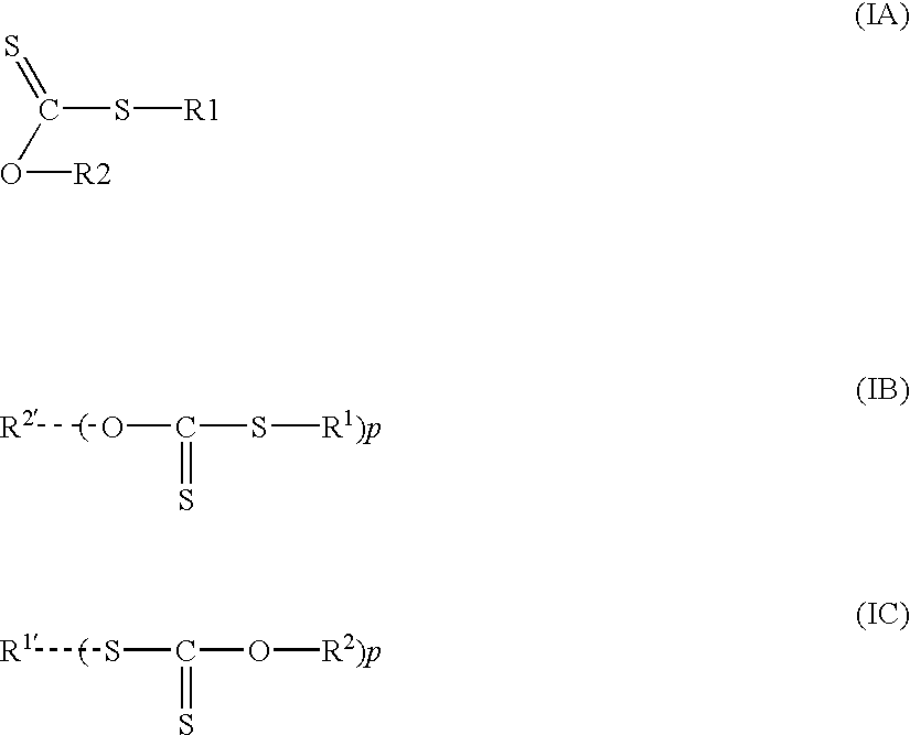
[R2]OC(S[R1)p])=S.[R1]SC(O[R2)p])=S.C(S[R1])(=S)O[R2]
